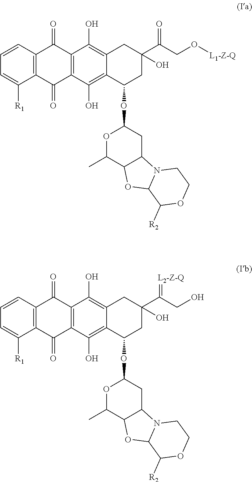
C1=CC2=C(C([R1])=C1)C(=O)C1=C(C2=O)C(O)=C2C(=C1O)C(OC1OC(C)C3C(C1)N1C(O3)C([R2])OCC1)CC(C(=O)CO[L1-Z-Q])(O)C2.C1=CC2=C(C([R1])=C1)C(=O)C1=C(C2=O)C(O)=C2C(=C1O)C(OC1OC(C)C3C(C1)N1C(O3)C([R2])OCC1)CC(C(=[L2-Z-Q])CO)(O)C2
